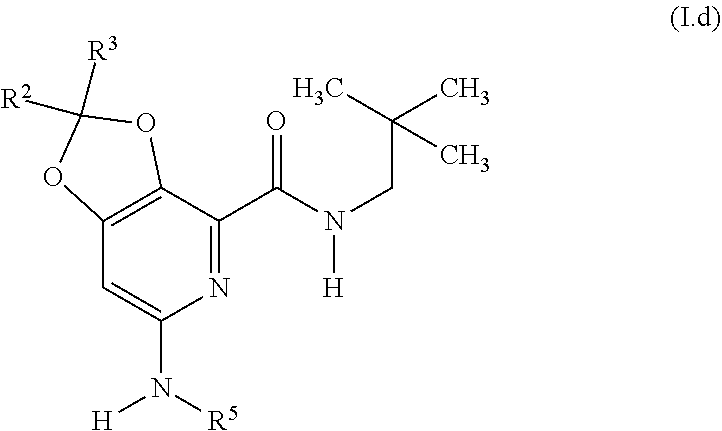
N1=C(C(N(CC(C)(C)C)[H])=O)C2=C(C=C1N([R5])[H])OC([R3])([R2])O2
